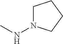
CNN1CCCC1
